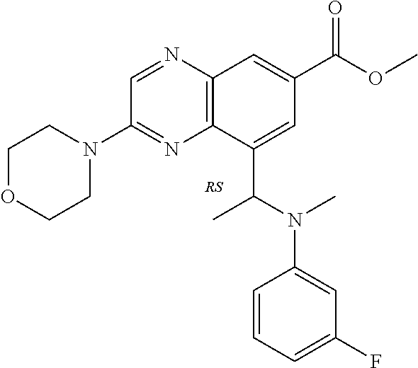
C1(N2CCOCC2)=NC2=C(N=C1)C=C(C(OC)=O)C=C2C(N(C1=CC(F)=CC=C1)C)C
